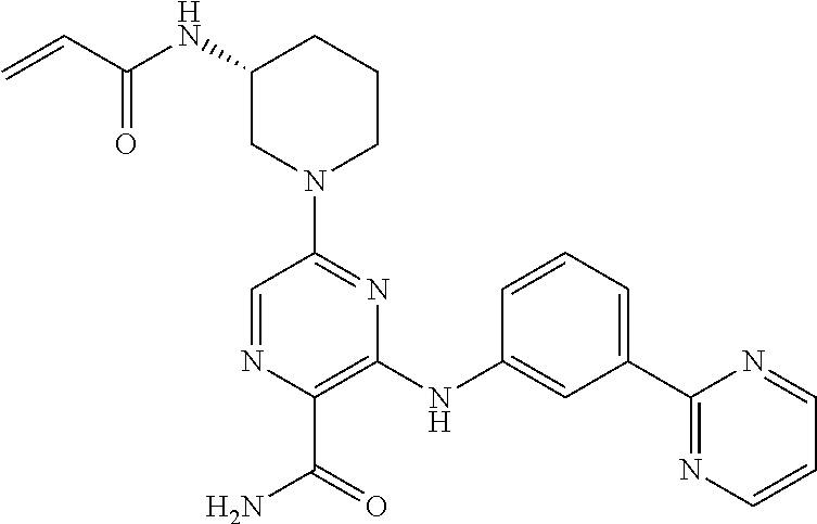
C1(NC(C=C)=O)CN(C2=NC(NC3=CC(C4=NC=CC=N4)=CC=C3)=C(C(N)=O)N=C2)CCC1
